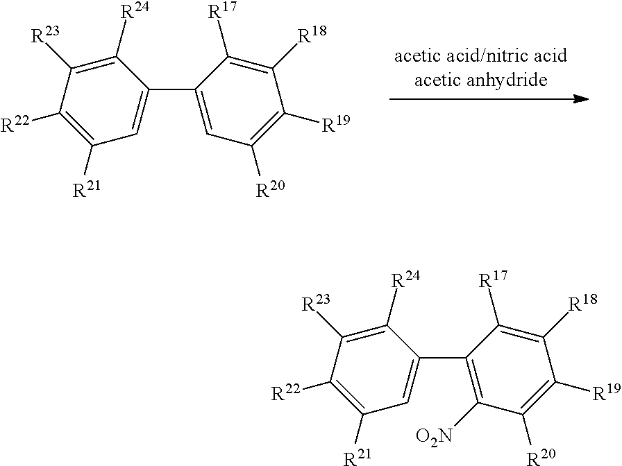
C1=C(C2=CC([R20])=C([R19])C([R18])=C2[R17])C([R24])=C([R23])C([R22])=C1[R21].C1=C(C2=C([O2N])C([R20])=C([R19])C([R18])=C2[R17])C([R24])=C([R23])C([R22])=C1[R21]
